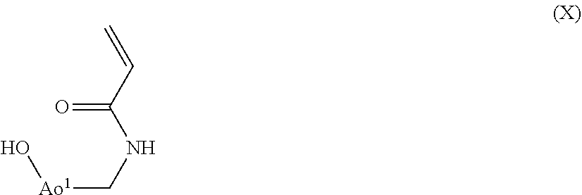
C=CC(NC[Ao1]O)=O
